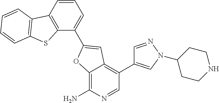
C12=C(C=CC=C1C1=CC3=C(C4=CN(C5CCNCC5)N=C4)C=NC(N)=C3O1)C1=C(S2)C=CC=C1
